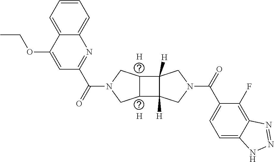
[H].[H].O=C(N1CC2C(C3([H])C2([H])CN(C(C2=CC=C4C(=C2F)N=NN4)=O)C3)C1)C1=NC2=CC=CC=C2C(OCC)=C1
